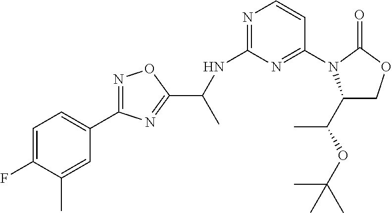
C1=C(F)C(C)=CC(C2=NOC(C(NC3=NC=CC(N4C(C(C)OC(C)(C)C)COC4=O)=N3)C)=N2)=C1
